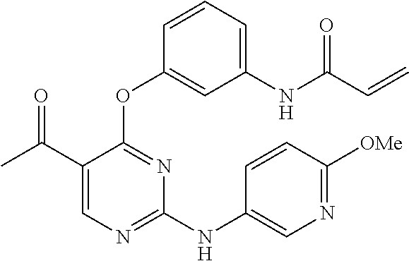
C1=C(C(C)=O)C(OC2=CC(NC(C=C)=O)=CC=C2)=NC(NC2=CN=C([OMe])C=C2)=N1
